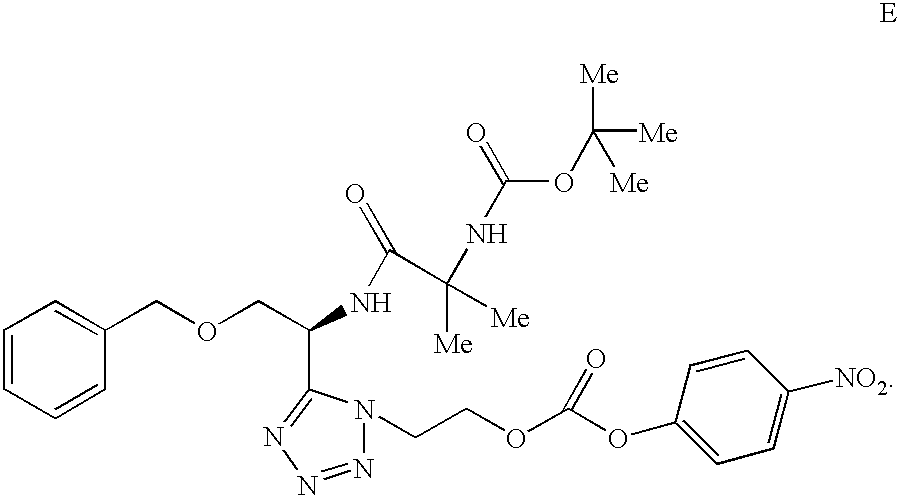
C1=CC=CC(COCC(NC(=O)C(NC(=O)OC([Me])([Me])[Me])([Me])[Me])C2=NN=NN2CCOC(OC2=CC=C([NO2])C=C2)=O)=C1
